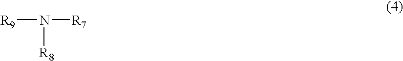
[R9]N([R7])[R8]
